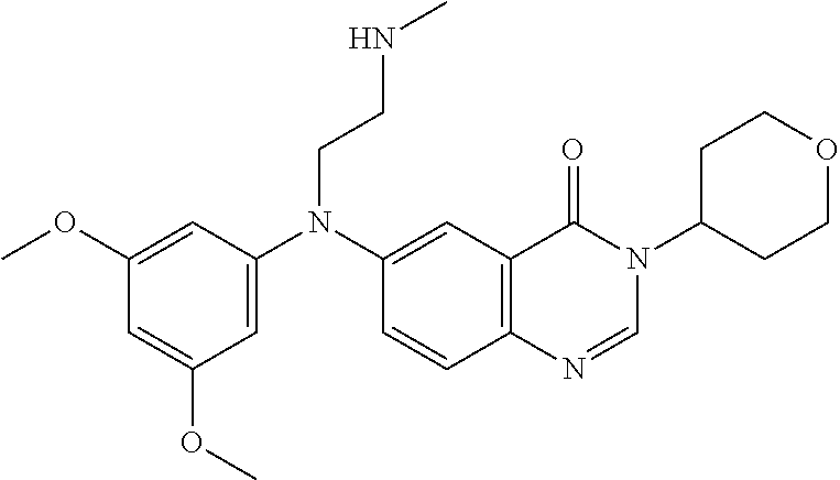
C1(OC)=CC(N(C2=CC3=C(C=C2)N=CN(C2CCOCC2)C3=O)CCNC)=CC(OC)=C1
